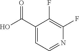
C1(C(O)=O)=CC=NC(F)=C1F
